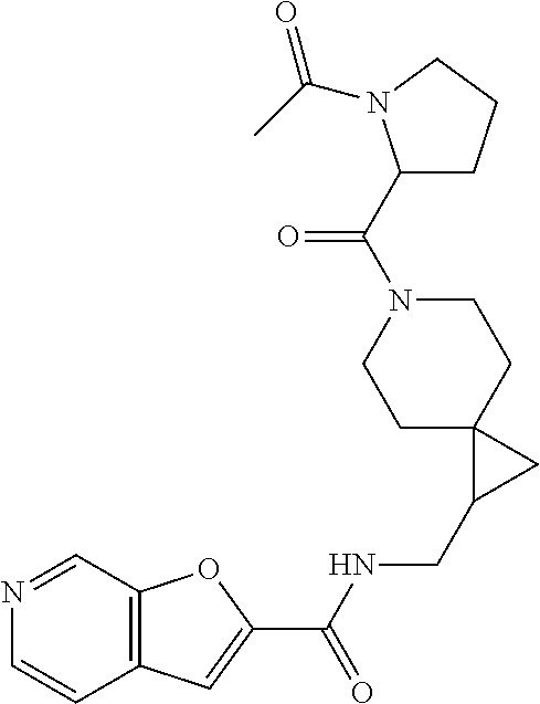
C1C2(CCN(C(C3CCCN3C(C)=O)=O)C1)C(CNC(C1=CC3=C(O1)C=NC=C3)=O)C2
